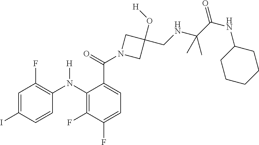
C1=C(I)C=CC(N(C2=C(F)C(F)=CC=C2C(=O)N2CC(O[H])(CNC(C(NC3CCCCC3)=O)(C)C)C2)[H])=C1F
